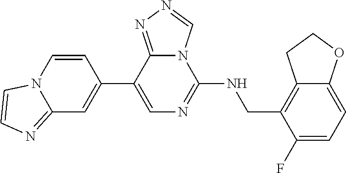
C1(C2=CC3=NC=CN3C=C2)=CN=C(NCC2=C3C(=CC=C2F)OCC3)N2C1=NN=C2
